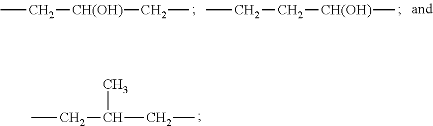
CC[CH(OH)]CC.CCC[CH(OH)]C.CCC(CC)C
